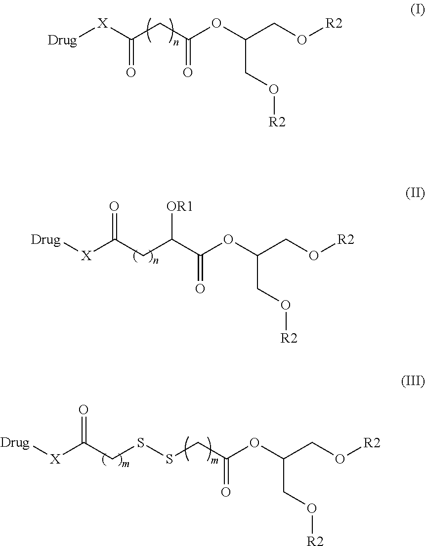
[Drug][X]C(CC(OC(CO[R2])CO[R2])=O)=O.C(C(C(OC(CO[R2])CO[R2])=O)[OR1])C([X][Drug])=O.S(CC(OC(CO[R2])CO[R2])=O)SCC([X][Drug])=O
